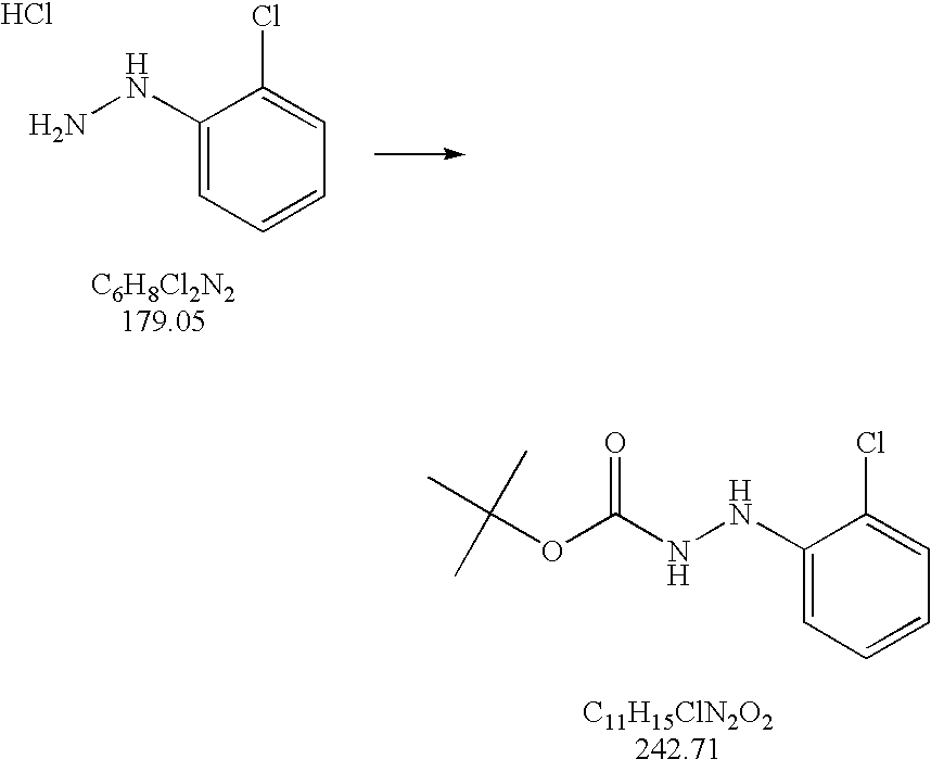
NNC1=CC=CC=C1Cl.Cl.[C6H8Cl2N2179.05].C(NNC1=CC=CC=C1Cl)(OC(C)(C)C)=O.[C11H15ClN2O2242.71]
